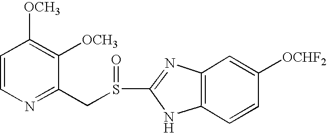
N1=C(CS(C2=NC3=C(N2)C=CC([OCHF2])=C3)=O)C([OCH3])=C([OCH3])C=C1
